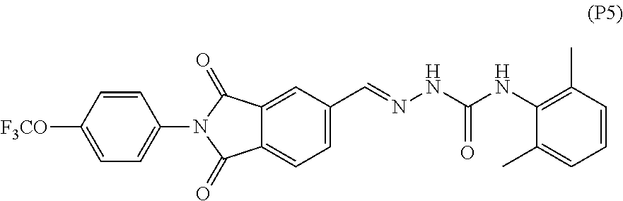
C1=CC([F3CO])=CC=C1N1C(=O)C2=CC(C=NNC(NC3=C(C)C=CC=C3C)=O)=CC=C2C1=O
